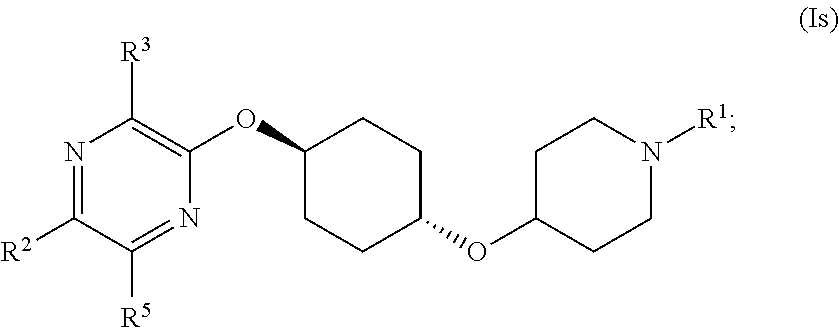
N1=C([R2])C([R5])=NC(OC2CCC(OC3CCN([R1])CC3)CC2)=C1[R3]
